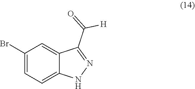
C1(Br)=CC=C2C(=C1)C(C(=O)[H])=NN2
